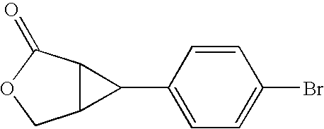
C12C(C(=O)OC1)C2C1=CC=C(Br)C=C1
